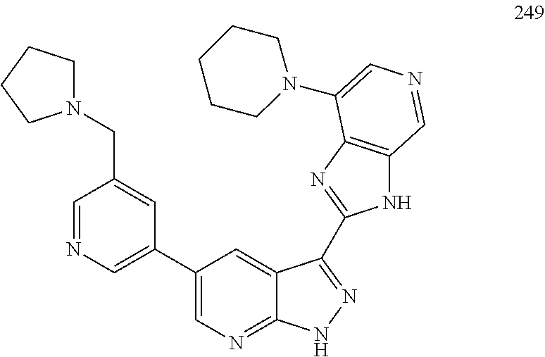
C1=NC=C(C2=CN=C3C(=C2)C(C2=NC4=C(N2)C=NC=C4N2CCCCC2)=NN3)C=C1CN1CCCC1
